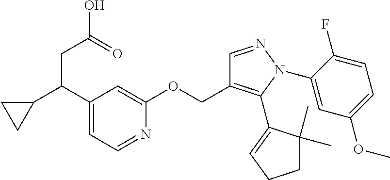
C1=NC(OCC2=C(C3=CCCC3(C)C)N(C3=CC(OC)=CC=C3F)N=C2)=CC(C(C2CC2)CC(O)=O)=C1
